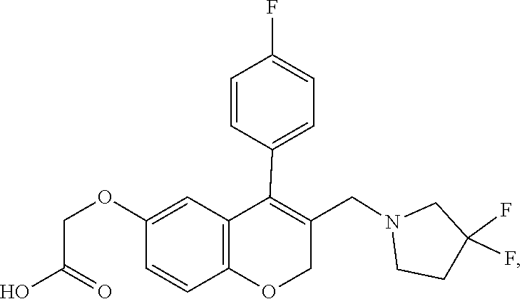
C1CN(CC2=C(C3=CC=C(F)C=C3)C3=C(C=CC(OCC(O)=O)=C3)OC2)CC1(F)F
